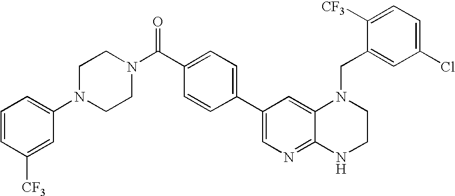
C1=CC(C2=CN=C3C(=C2)N(CC2=CC(Cl)=CC=C2[CF3])CCN3)=CC=C1C(N1CCN(C2=CC=CC([CF3])=C2)CC1)=O
